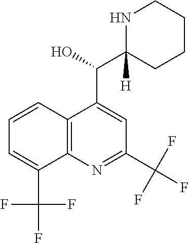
C12=C(N=C(C(F)(F)F)C=C1C(O)C1([H])CCCCN1)C(C(F)(F)F)=CC=C2
